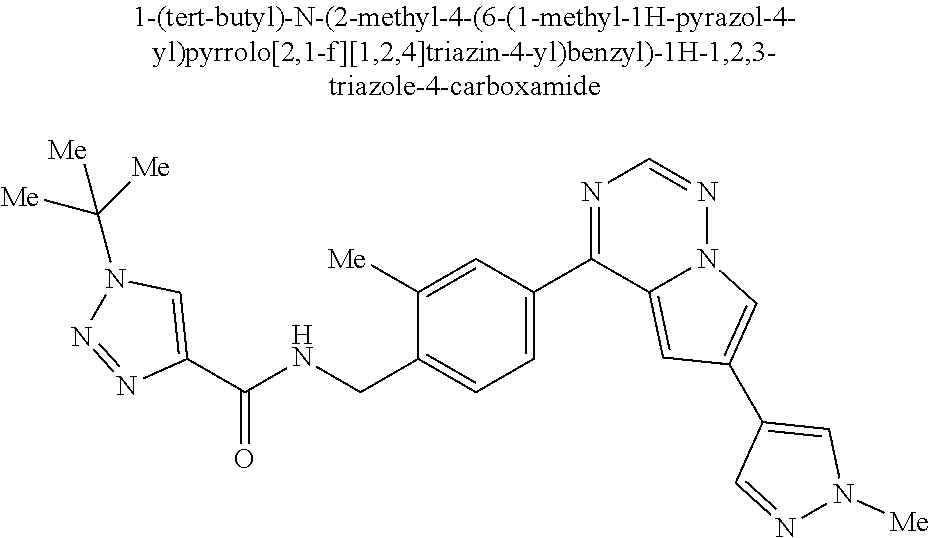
C1([Me])=CC(C2=NC=NN3C2=CC(C2=CN([Me])N=C2)=C3)=CC=C1CNC(C1=CN(C([Me])([Me])[Me])N=N1)=O
